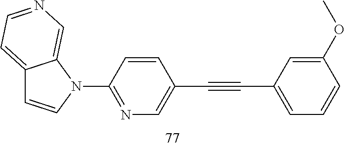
C12=CC=NC=C1N(C1=NC=C(C#CC3=CC=CC(OC)=C3)C=C1)C=C2
